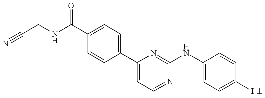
C1(C(NCC#N)=O)=CC=C(C2=CC=NC(NC3=CC=C(I)C=C3)=N2)C=C1
